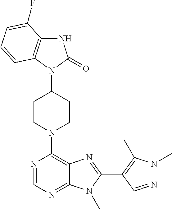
N1C2=C(N(C3CCN(C4=C5C(=NC=N4)N(C)C(C4=C(C)N(C)N=C4)=N5)CC3)C1=O)C=CC=C2F
